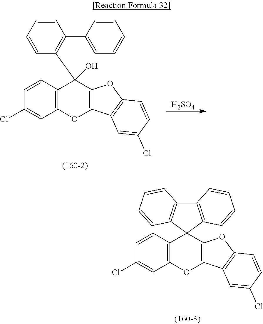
C1=CC=CC(C2=CC=CC=C2)=C1C1(O)C2=C(C=C(Cl)C=C2)OC2=C1OC1=C2C=C(Cl)C=C1.[H2SO4].C1=CC2=C(C=C1Cl)OC1=C(C23C2=C(C4=C3C=CC=C4)C=CC=C2)OC2=C1C=C(Cl)C=C2
